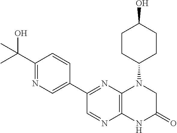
C1(C2=NC3=C(N=C2)NC(=O)CN3C2CCC(O)CC2)=CN=C(C(O)(C)C)C=C1
